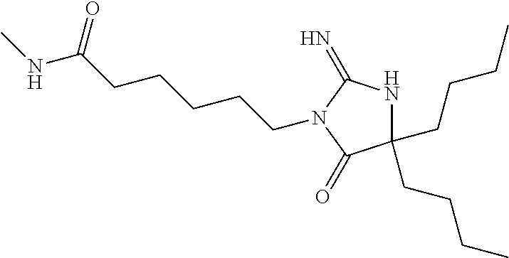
C1(CCCC)(CCCC)NC(=N)N(CCCCCC(NC)=O)C1=O
